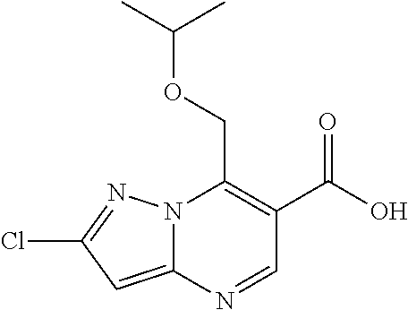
N12C(=CC(Cl)=N1)N=CC(C(O)=O)=C2COC(C)C
